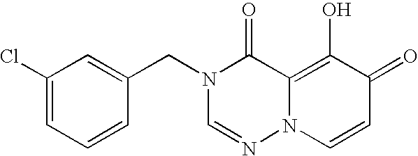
C1=C(CN2C=NN3C(=C(O)C(=O)C=C3)C2=O)C=CC=C1Cl
